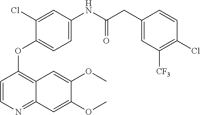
C1=CN=C2C(=C1OC1=CC=C(NC(CC3=CC([CF3])=C(Cl)C=C3)=O)C=C1Cl)C=C(OC)C(OC)=C2
